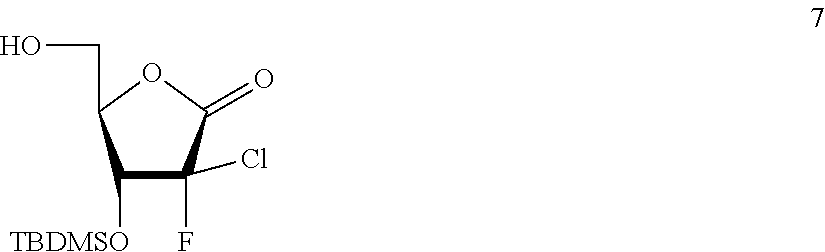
C1([TBDMSO])C(Cl)(F)C(=O)OC1CO
